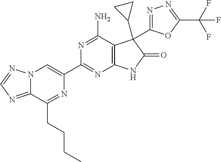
C12=NC=NN1C=C(C1=NC3=C(C(N)=N1)C(C1CC1)(C1=NN=C(C(F)(F)F)O1)C(=O)N3)N=C2CCCC
